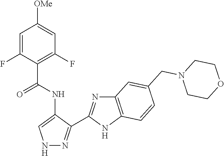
C1([OMe])=CC(F)=C(C(NC2=CNN=C2C2=NC3=C(N2)C=CC(CN2CCOCC2)=C3)=O)C(F)=C1
